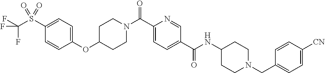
C1CN(C(C2=CC=C(C(=O)NC3CCN(CC4=CC=C([CN])C=C4)CC3)C=N2)=O)CCC1OC1=CC=C(S(=O)(=O)C(F)(F)F)C=C1
